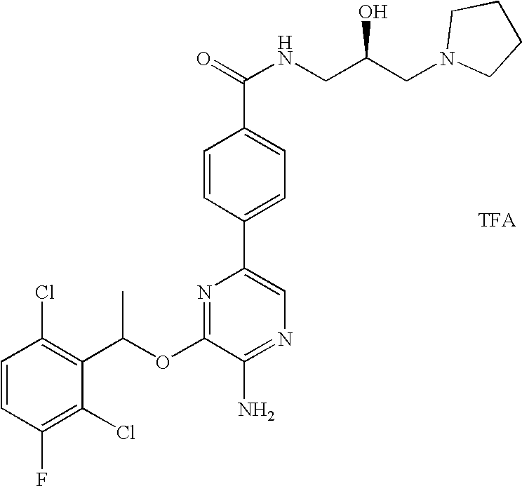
C1=CC(Cl)=C(C(OC2=NC(C3=CC=C(C(NCC(CN4CCCC4)O)=O)C=C3)=CN=C2N)C)C(Cl)=C1F
